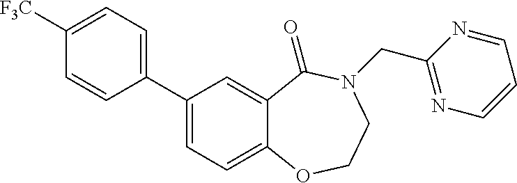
C1(C2=CC=C3C(=C2)C(=O)N(CC2=NC=CC=N2)CCO3)=CC=C([F3C])C=C1
